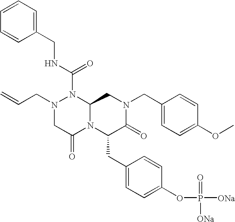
N(C(=O)N1N(CC=C)CC(=O)N2C1CN(CC1=CC=C(OC)C=C1)C(=O)C2CC1=CC=C(OP([ONa])(=O)[ONa])C=C1)CC1=CC=CC=C1
